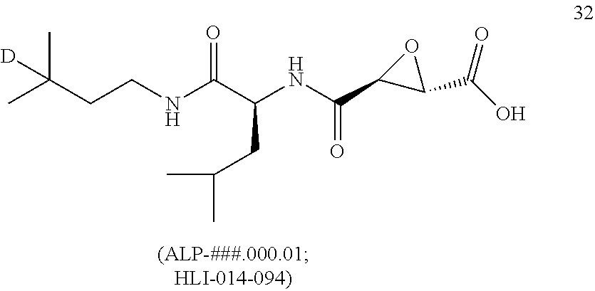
CC(CCNC(C(NC(C1C(C(O)=O)O1)=O)CC(C)C)=O)(C)[D]
